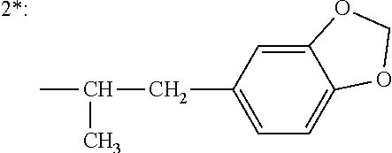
C12=CC(CC(C)C)=CC=C1OCO2.[2*:]
